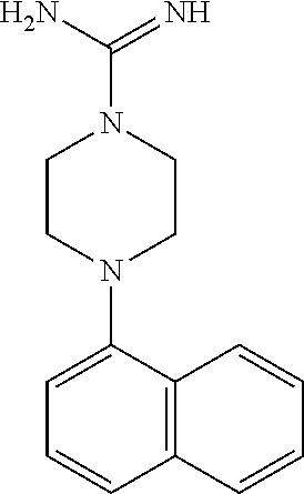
C1CN(C2=CC=CC3=C2C=CC=C3)CCN1C(=N)N
